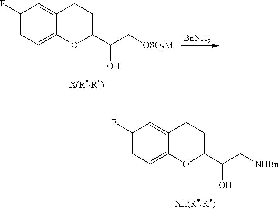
C1(F)=CC=C2C(=C1)CCC(C(C[OSO2M])O)O2.[BnNH2].C1(F)=CC=C2C(=C1)CCC(C(C[NHBn])O)O2
